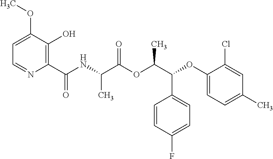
C1=C(OC)C(O)=C(C(NC(C(OC(C(OC2=CC=C(C)C=C2Cl)C2=CC=C(F)C=C2)C)=O)C)=O)N=C1
